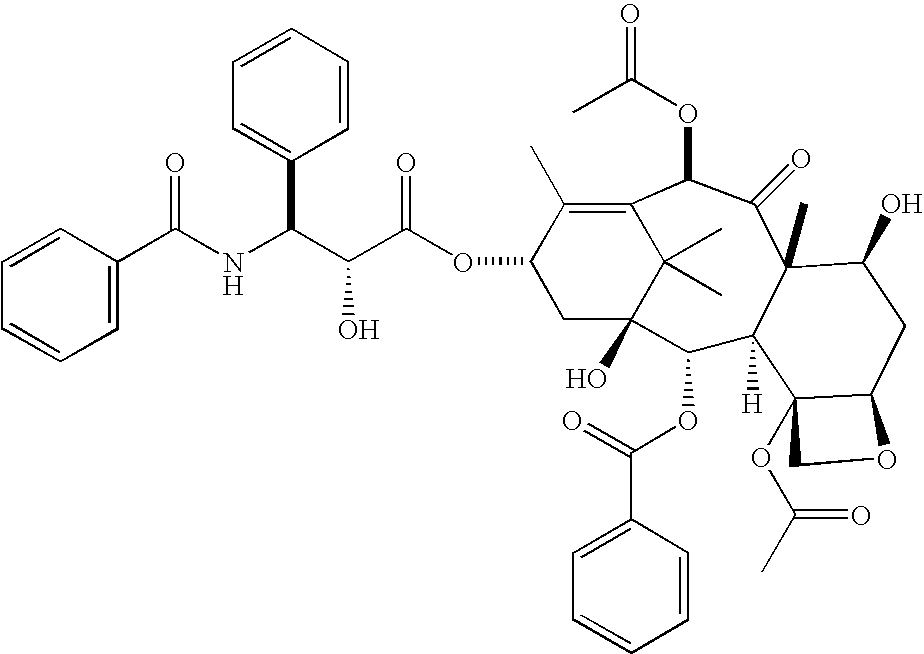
C1=CC=C(C(NC(C(C(OC2CC3(O)C(C)(C)C(=C2C)C(OC(C)=O)C(=O)C2(C)C([H])(C3OC(=O)C3=CC=CC=C3)C3(OC(C)=O)C(CC2O)OC3)=O)O)C2=CC=CC=C2)=O)C=C1
